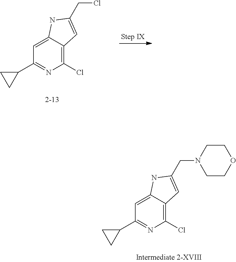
C1(Cl)=C2C(=CC(C3CC3)=N1)NC(CCl)=C2.C1(Cl)=C2C(=CC(C3CC3)=N1)NC(CN1CCOCC1)=C2
